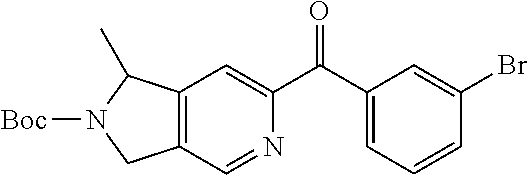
C12=C(C=NC(C(C3=CC=CC(Br)=C3)=O)=C1)CN([Boc])C2C
